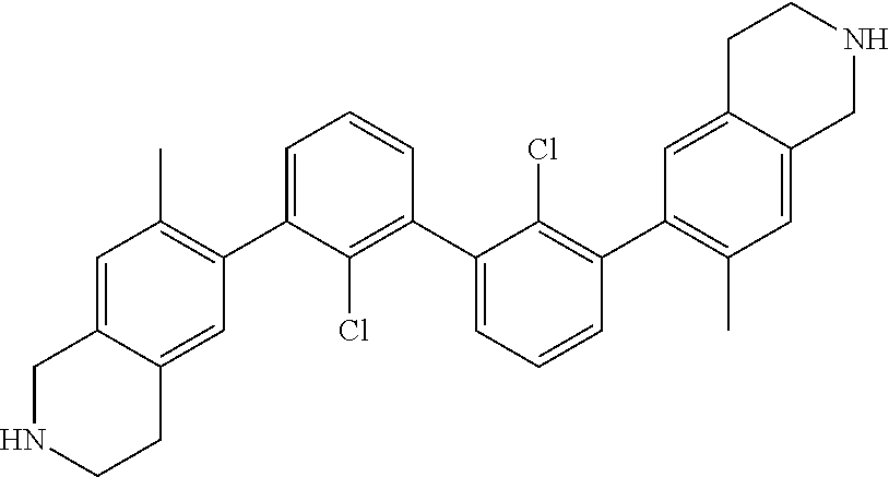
C1=C(C2=C(C)C=C3C(=C2)CCNC3)C(Cl)=C(C2=CC=CC(C3=C(C)C=C4C(=C3)CCNC4)=C2Cl)C=C1
